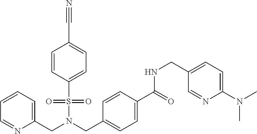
C1=CC=C(CN(CC2=CC=C(C(NCC3=CC=C(N(C)C)N=C3)=O)C=C2)S(=O)(=O)C2=CC=C(C#N)C=C2)N=C1
